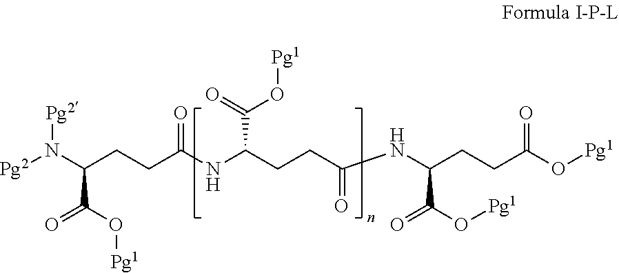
N(C(CCC(NC(CCC(NC(CCC(O[Pg1])=O)C(O[Pg1])=O)=O)C(O[Pg1])=O)=O)C(=O)O[Pg1])([Pg2])[Pg2]
